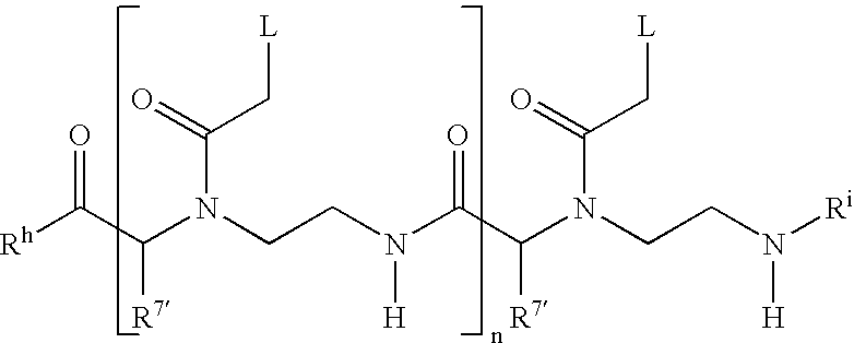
[Rh]C(=O)C([R7])N(C(=O)C[L])CCN([H])C(=O)C([R7])N(C(C[L])=O)CCN([Ri])[H]
